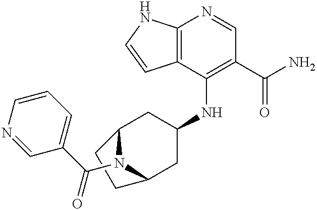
C12=C(C(NC3CC4N(C(C5=CC=CN=C5)=O)C(C3)CC4)=C(C(N)=O)C=N1)C=CN2
